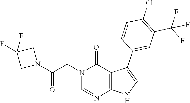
C1=NC2=C(C(C3=CC(C(F)(F)F)=C(Cl)C=C3)=CN2)C(=O)N1CC(N1CC(F)(F)C1)=O
